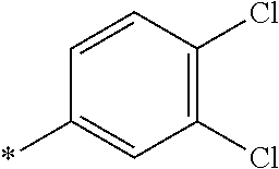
C1(*)=CC(Cl)=C(Cl)C=C1
